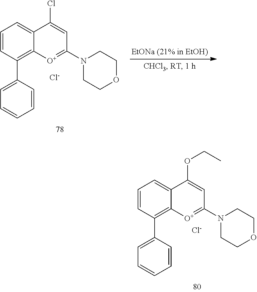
C1=CC(C2=C3C(=CC=C2)C(Cl)=CC(N2CCOCC2)=[O+]3)=CC=C1.[Cl-].C1=CC(C2=C3C(=CC=C2)C(OCC)=CC(N2CCOCC2)=[O+]3)=CC=C1.[Cl-]
